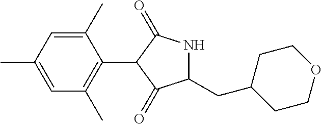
C1(C)=CC(C)=CC(C)=C1C1C(=O)NC(CC2CCOCC2)C1=O
